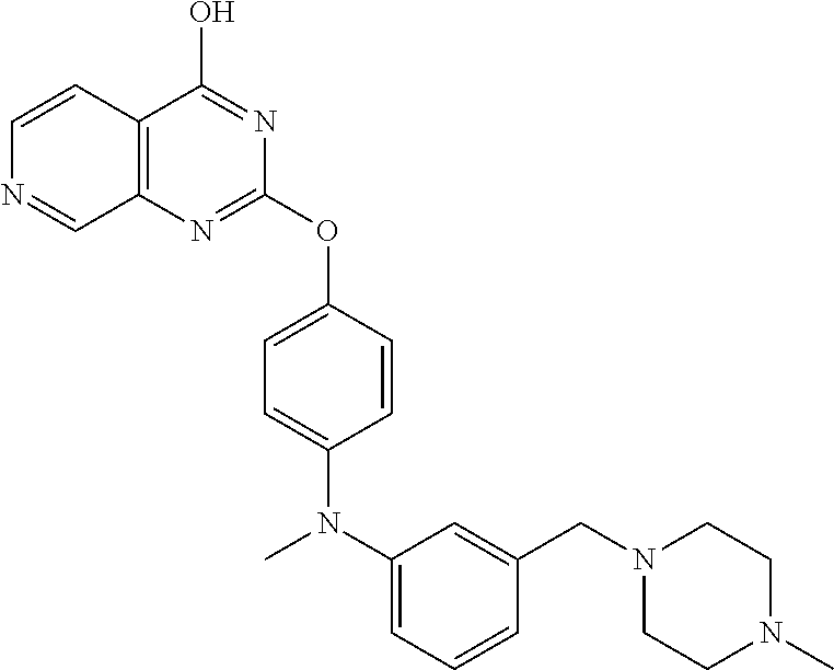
C1=C(OC2=NC3=C(C(O)=N2)C=CN=C3)C=CC(N(C2=CC=CC(CN3CCN(C)CC3)=C2)C)=C1
